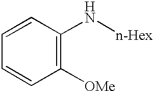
C1([OMe])=C(N[n-Hex])C=CC=C1
